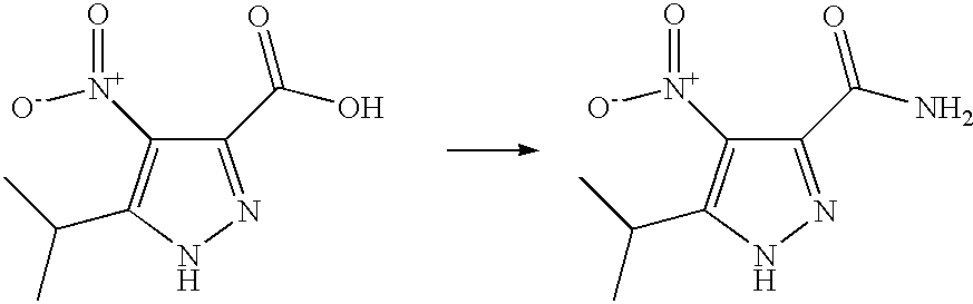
N1N=C(C(=O)N)C([N+]([O-])=O)=C1C(C)C.N1N=C(C(=O)O)C([N+]([O-])=O)=C1C(C)C
